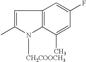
C1=C(C)N([CH2COOCH3])C2=C1C=C(F)C=C2C
